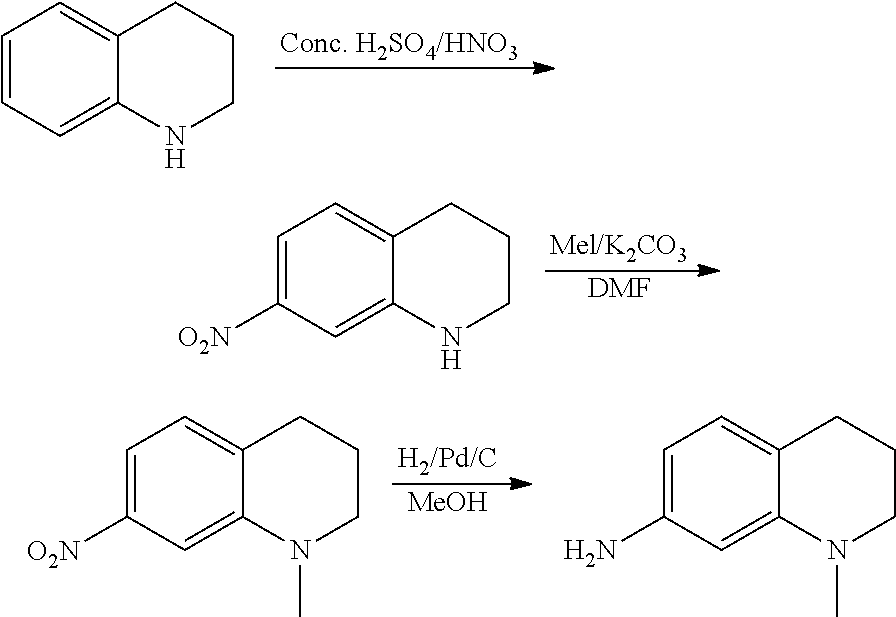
C1=CC=C2C(=C1)CCCN2.[DMF].C1=C([O2N])C=C2C(=C1)CCCN2.[MeOH].C1=C([O2N])C=C2C(=C1)CCCN2C.C1=C(N)C=C2C(=C1)CCCN2C
